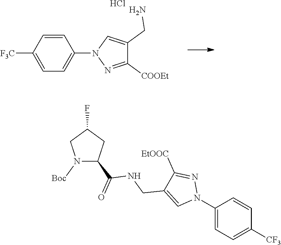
[F3C]C1=CC=C(N2N=C([COOEt])C(CN)=C2)C=C1.Cl.N1([Boc])C(C(=O)NCC2=CN(C3=CC=C([CF3])C=C3)N=C2[EtOOC])CC(F)C1
